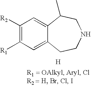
C1([R2])=C([R1])C=C2C(=C1)C(C)CNCC2.[H]
